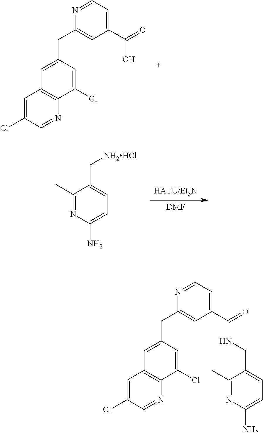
C1(CC2=CC(C(O)=O)=CC=N2)=CC2=C(N=CC(Cl)=C2)C(Cl)=C1.[DMF].C1(N)=CC=C(C[NH2HCl])C(C)=N1.C(C1=CC(C(NCC2=CC=C(N)N=C2C)=O)=CC=N1)C1=CC2=C(N=CC(Cl)=C2)C(Cl)=C1
